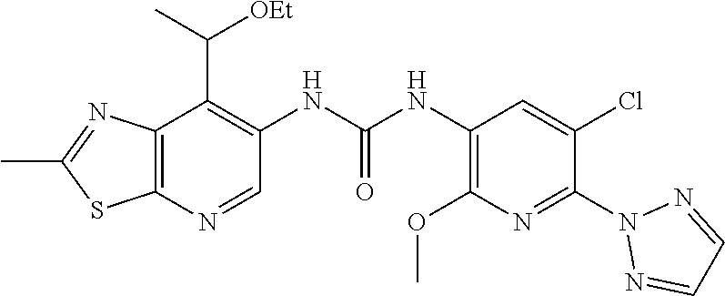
C12=C(N=CC(NC(NC3=C(OC)N=C(N4N=CC=N4)C(Cl)=C3)=O)=C1C([OEt])C)SC(C)=N2
